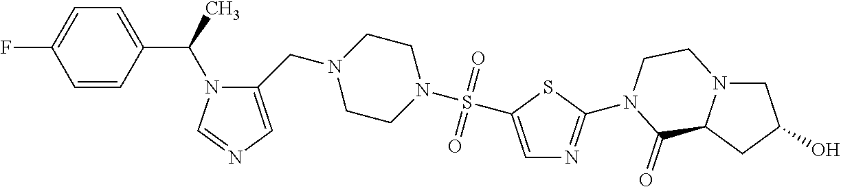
C1(C(N2C(CN3CCN(S(=O)(=O)C4=CN=C(N5CCN6CC(O)CC6C5=O)S4)CC3)=CN=C2)C)=CC=C(F)C=C1
